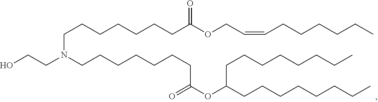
C(C(OC(CCCCCCCC)CCCCCCCC)=O)CCCCCCN(CCO)CCCCCCCC(OCC=CCCCCCC)=O
